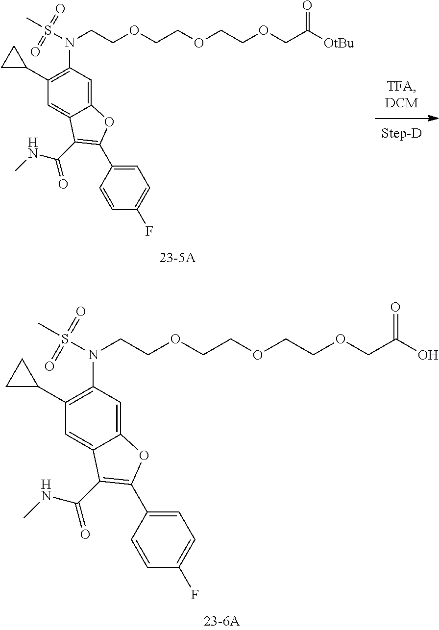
O(CCOCCN(S(C)(=O)=O)C1=C(C2CC2)C=C2C(=C1)OC(C1=CC=C(F)C=C1)=C2C(=O)NC)CCOCC(O)=O.O(CCOCCN(S(C)(=O)=O)C1=C(C2CC2)C=C2C(=C1)OC(C1=CC=C(F)C=C1)=C2C(=O)NC)CCOCC([OtBu])=O
